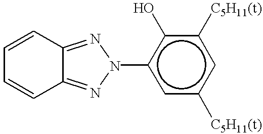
C1=CC2=NN(c3cc([C5H11(t)])cc([C5H11(t)])c3O)N=C2C=C1
